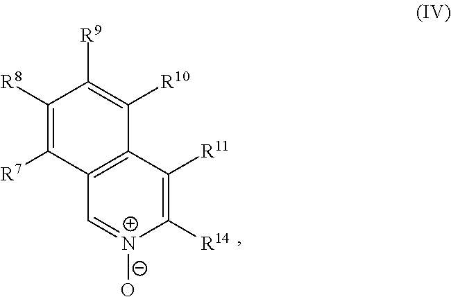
C1=[N+]([O-])C([R14])=C([R11])C2=C1C([R7])=C([R8])C([R9])=C2[R10]
